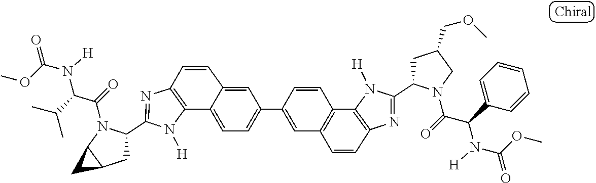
C12=C(N=C(C3CC4C(N3C(=O)C(C(C)C)N([H])C(OC)=O)C4)N1[H])C=CC1=CC(C3=CC4=C(C5=C(N=C(C6CC(COC)CN6C(=O)C(C6=CC=CC=C6)N([H])C(OC)=O)N5[H])C=C4)C=C3)=CC=C21
